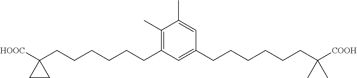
C1(C)=C(CCCCCCC2([HOOC])CC2)C=C(CCCCCCC([COOH])(C)C)C=C1C
